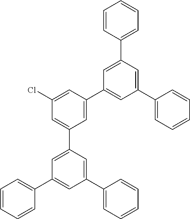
C1(Cl)=CC(C2=CC(C3=CC=CC=C3)=CC(C3=CC=CC=C3)=C2)=CC(C2=CC(C3=CC=CC=C3)=CC(C3=CC=CC=C3)=C2)=C1
